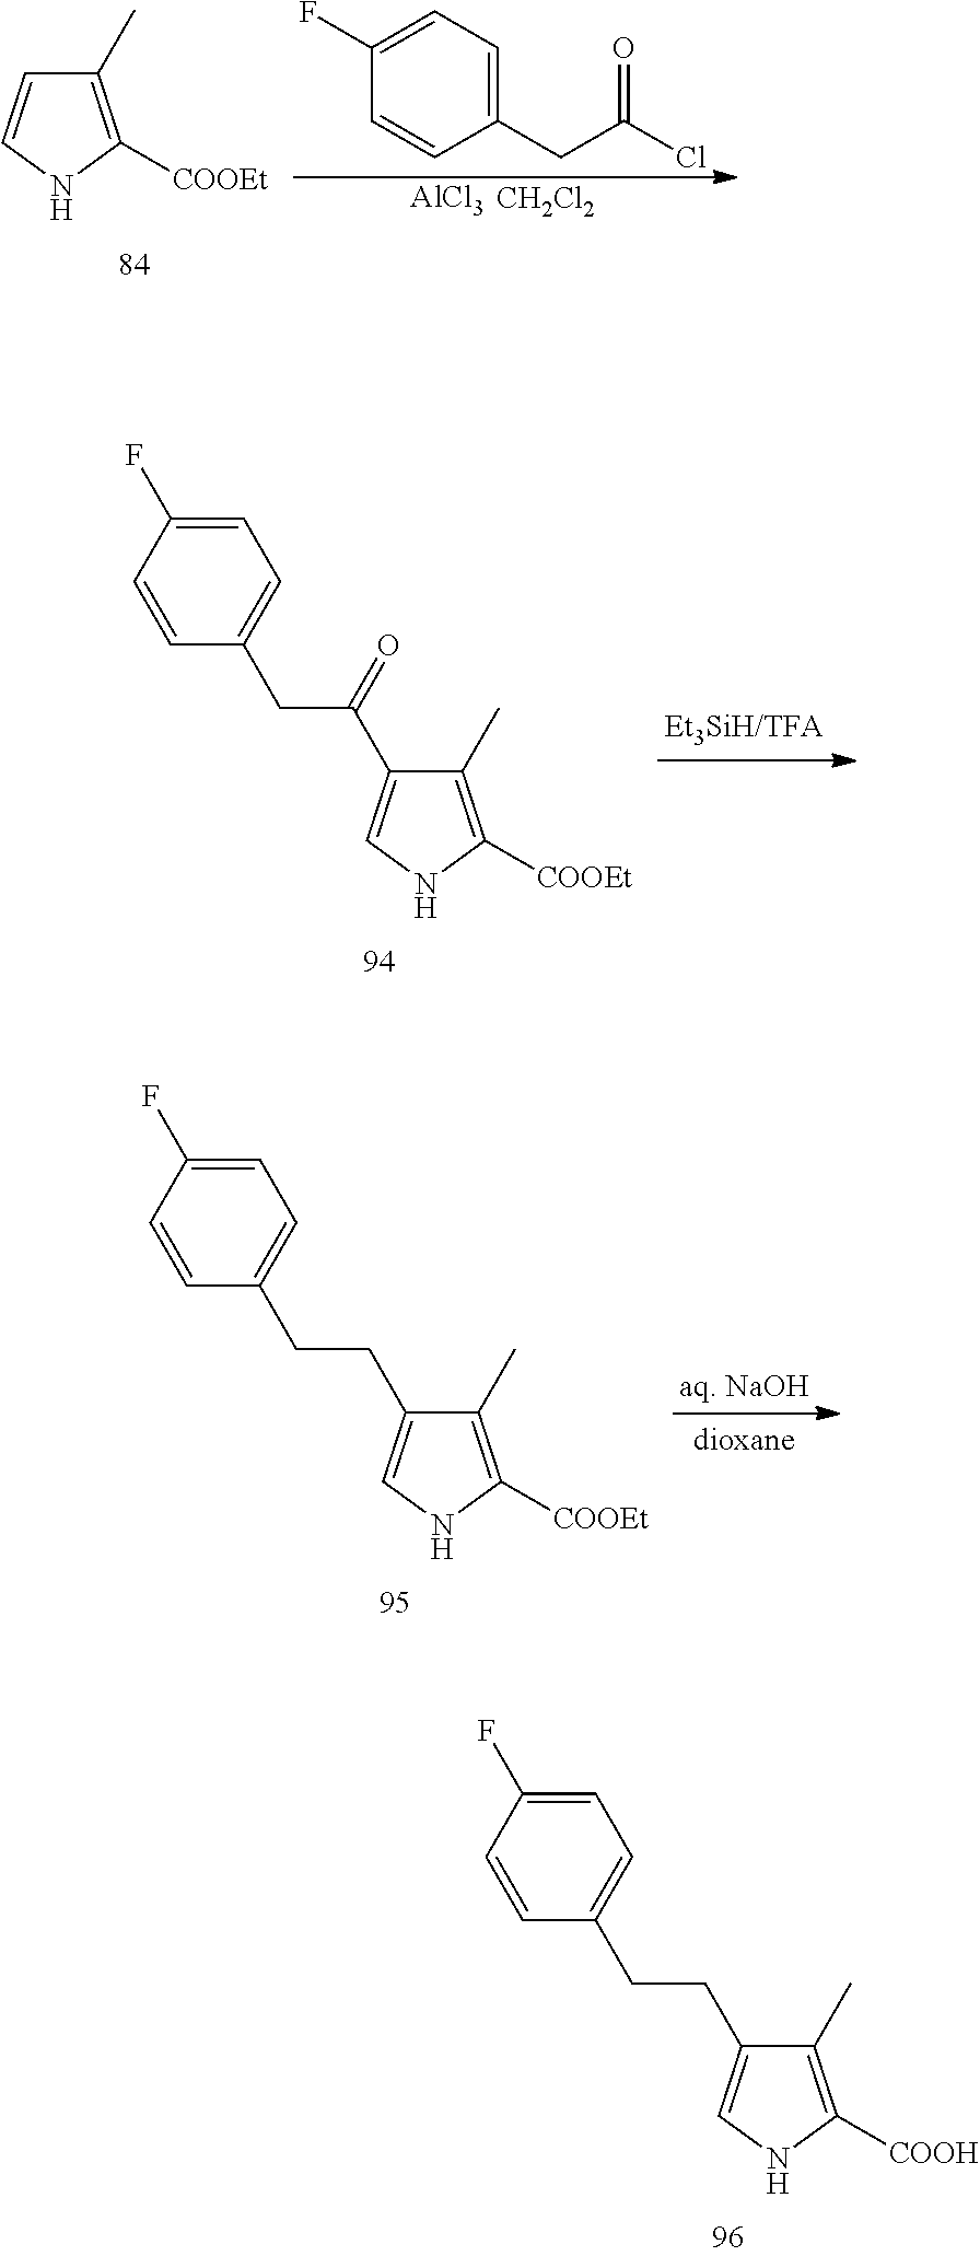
C1=C(F)C=CC(CCC2=CNC([COOH])=C2C)=C1.C1(C)=C([COOEt])NC=C1.[AlCl3].[CH2Cl2].C1(F)=CC=C(CC(Cl)=O)C=C1.C1=C(F)C=CC(CC(=O)C2=CNC([COOEt])=C2C)=C1.C1=C(F)C=CC(CCC2=CNC([COOEt])=C2C)=C1
